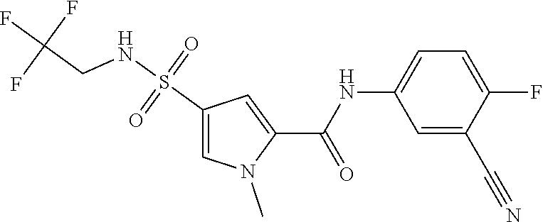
S(C1=CN(C)C(C(=O)NC2=CC=C(F)C(C#N)=C2)=C1)(NCC(F)(F)F)(=O)=O
